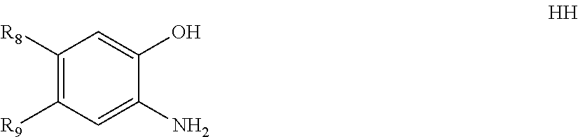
C1([R8])=C([R9])C=C(N)C(O)=C1
